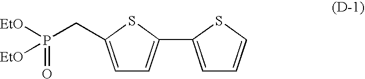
P(CC1=CC=C(C2=CC=CS2)S1)([EtO])([EtO])=O
